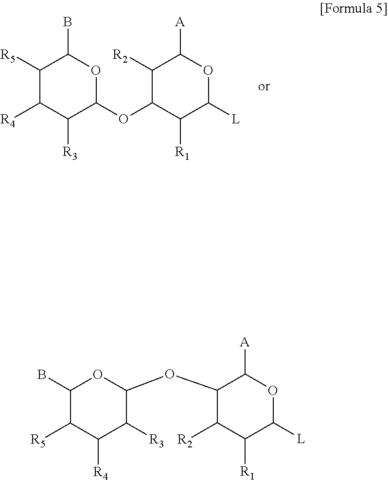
C1([R2])C(OC2OC(B)C([R5])C([R4])C2[R3])C([R1])C([L])OC1[A].C1(OC2OC(B)C([R5])C([R4])C2[R3])C([R2])C([R1])C([L])OC1[A]
